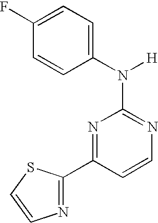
N1=C(N([H])C2=CC=C(F)C=C2)N=C(C2=NC=CS2)C=C1
